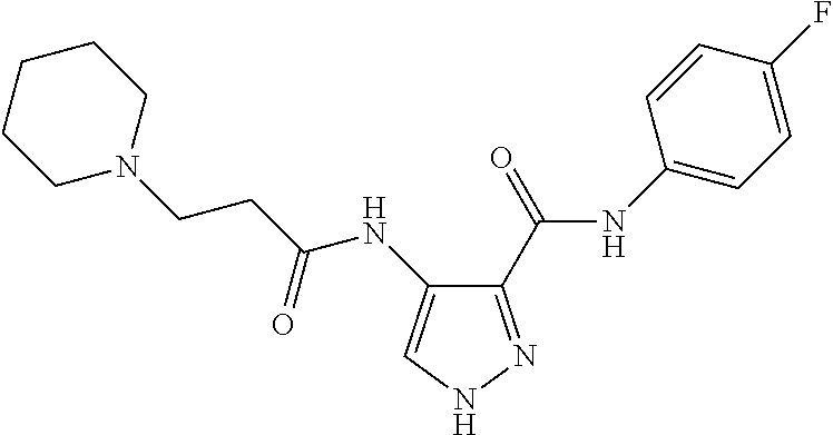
C1(C(NC2=CC=C(F)C=C2)=O)=NNC=C1NC(CCN1CCCCC1)=O
